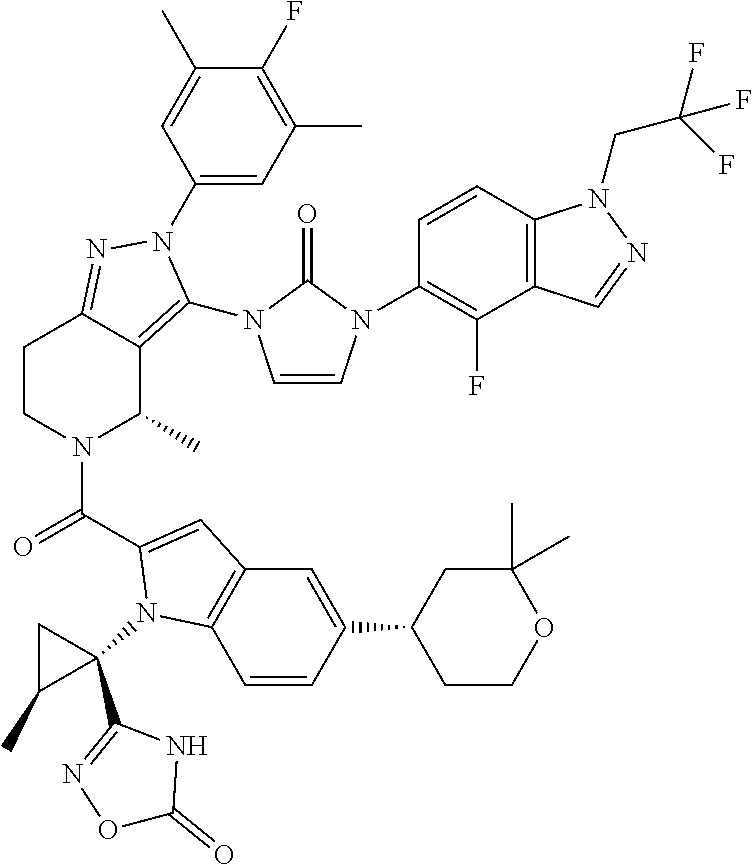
C1(F)=C(C)C=C(N2C(N3C=CN(C4=C(F)C5=C(C=C4)N(CC(F)(F)F)N=C5)C3=O)=C3C(C)N(C(=O)C4=CC5=C(C=CC(C6CCOC(C)(C)C6)=C5)N4C4(C5=NOC(=O)N5)CC4C)CCC3=N2)C=C1C
